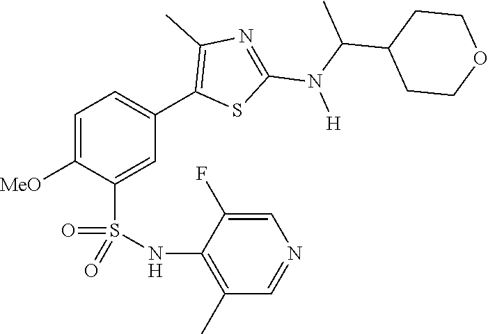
C1=C([MeO])C(S(NC2=C(C)C=NC=C2F)(=O)=O)=CC(C2=C(C)N=C(N(C(C)C3CCOCC3)[H])S2)=C1
